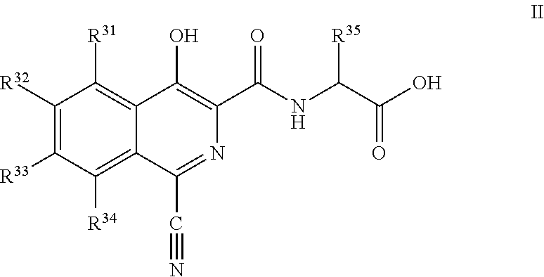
C1([R32])=C([R33])C([R34])=C2C(=C1[R31])C(O)=C(C(NC(C(=O)O)[R35])=O)N=C2C#N
